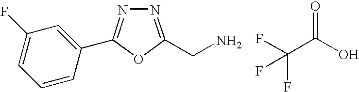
C(C1=NN=C(C2=CC(F)=CC=C2)O1)N.FC(C(O)=O)(F)F
